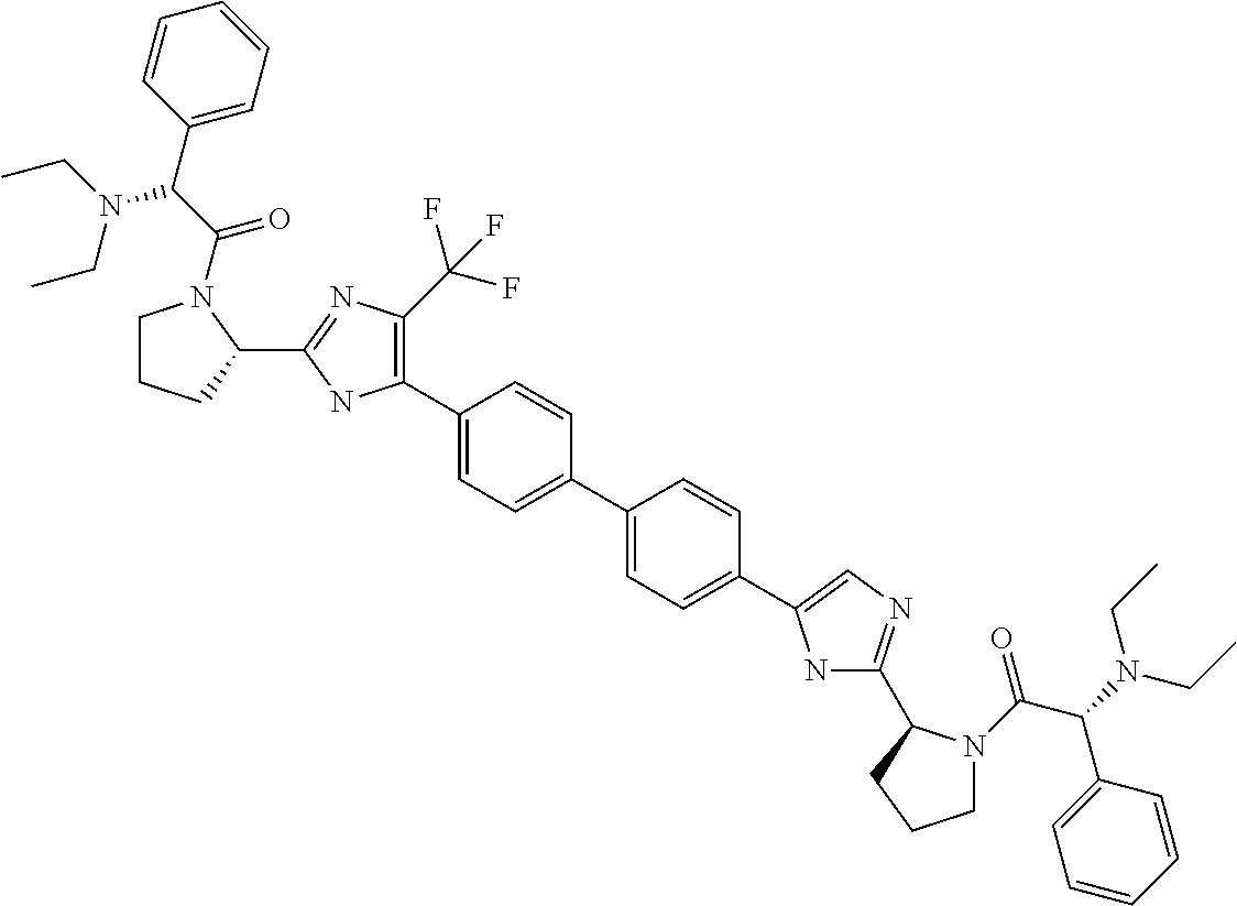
C1CCC(C2=NC(C(F)(F)F)=C(C3=CC=C(C4=CC=C(C5=CN=C(C6N(C(C(N(CC)CC)C7=CC=CC=C7)=O)CCC6)N5)C=C4)C=C3)N2)N1C(C(N(CC)CC)C1=CC=CC=C1)=O
